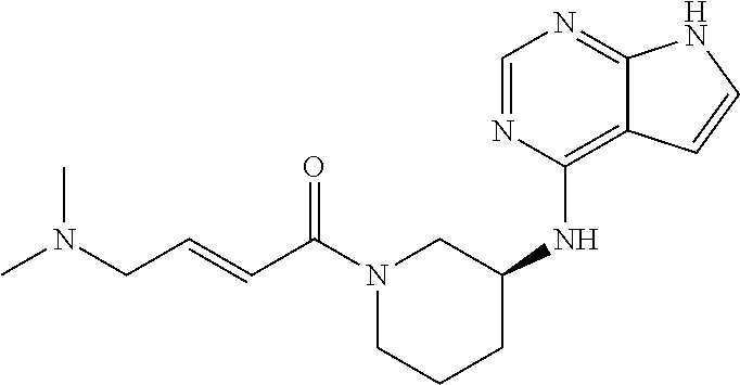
C(=CC(=O)N1CCCC(NC2=C3C(=NC=N2)NC=C3)C1)CN(C)C
